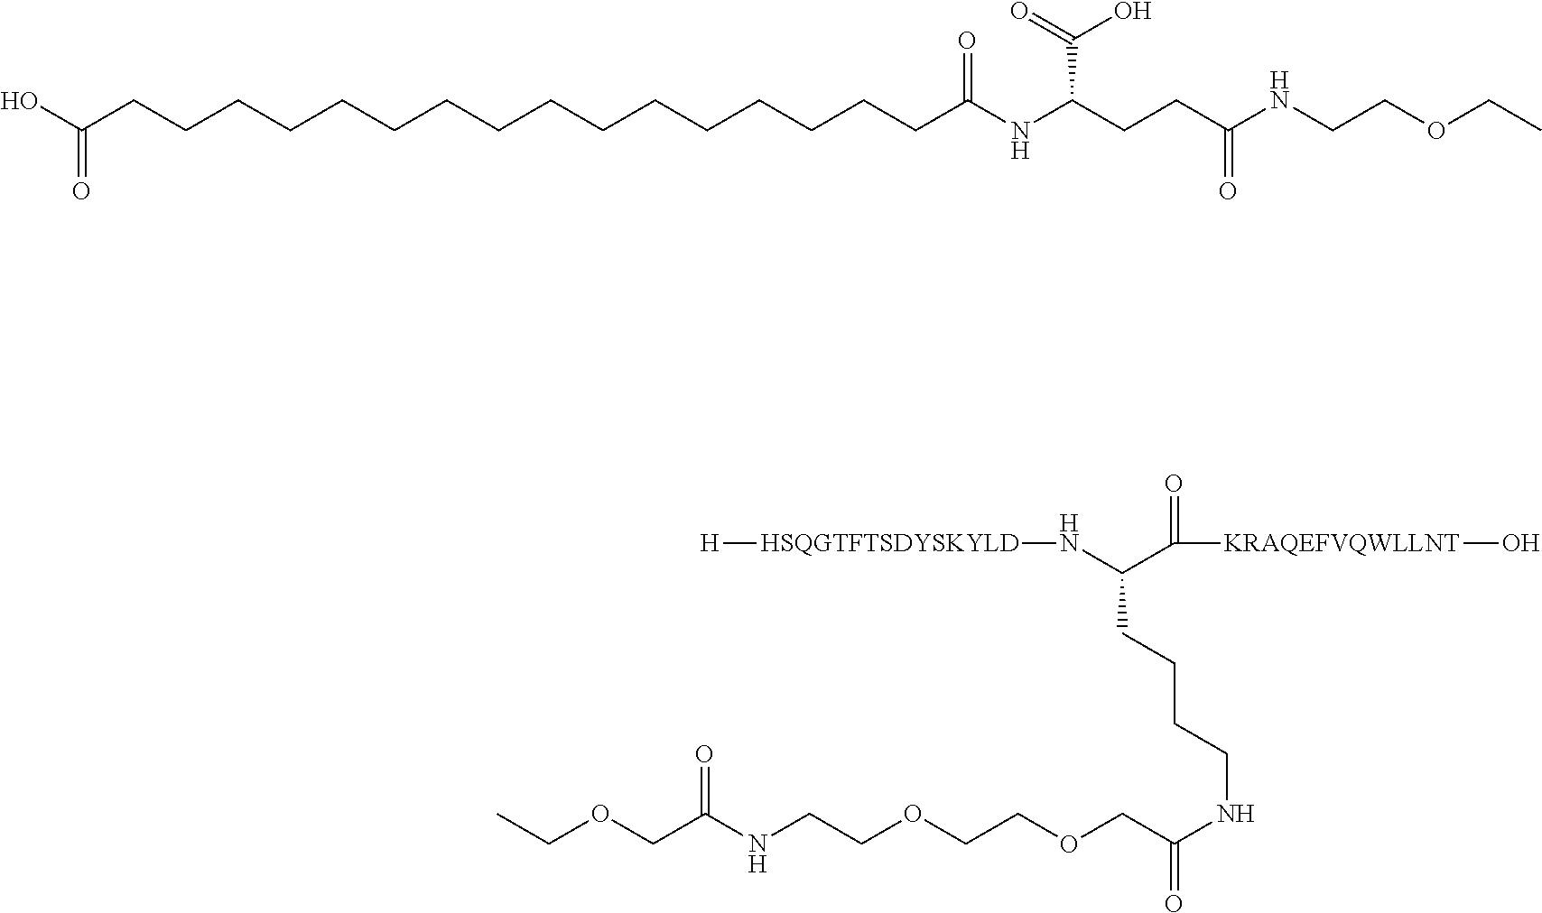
OC(=O)CCCCCCCCCCCCCCCCC(=O)NC(CCC(NCCOCC)=O)C(=O)O.C([KRAQEFVQWLLNT]O)(=O)C(CCCCNC(COCCOCCNC(COCC)=O)=O)N[HSQGTFTSDYSKYLD][H]
